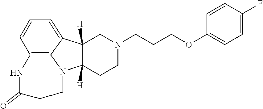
C12([H])C([H])(CCN(CCCOC3=CC=C(F)C=C3)C1)N1C3=C(NC(=O)CC1)C=CC=C23
